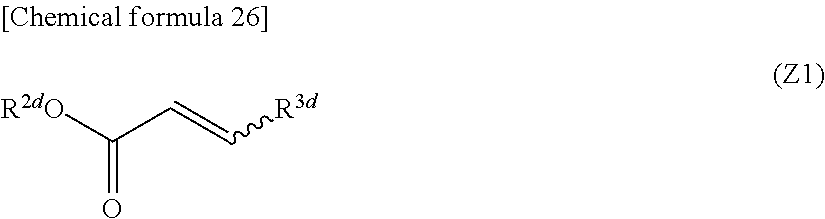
C(=O)([R2dO])C=C[R3d]
